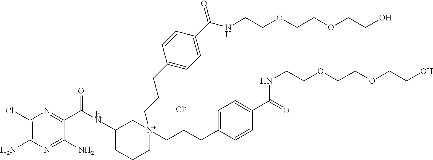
[N+]1(CCCC2=CC=C(C(NCCOCCOCCO)=O)C=C2)(CCCC2=CC=C(C(=O)NCCOCCOCCO)C=C2)CC(NC(=O)C2=NC(Cl)=C(N)N=C2N)CCC1.[Cl-]
